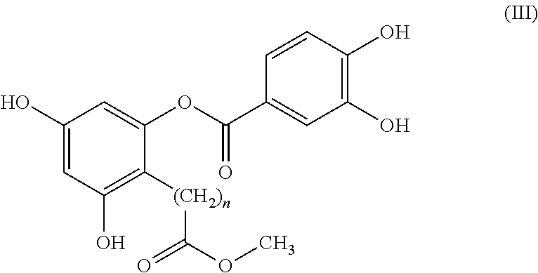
C1(O)=CC(O)=C([(CH2)n]C(OC)=O)C(OC(C2=CC(O)=C(O)C=C2)=O)=C1
